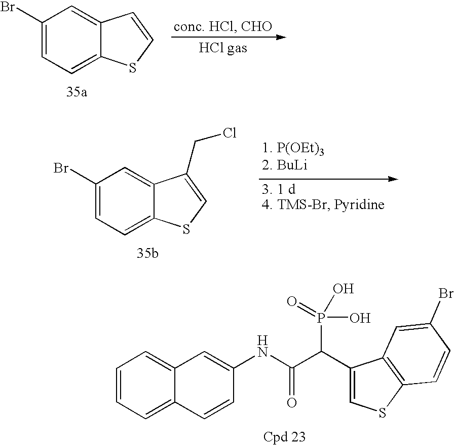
C1=CC=C2C(=C1)C=C(NC(C(C1=CSC3=C1C=C(Br)C=C3)P(O)(=O)O)=O)C=C2.C1(Br)=CC=C2C(=C1)C=CS2.C1(Br)=CC=C2C(=C1)C(CCl)=CS2
